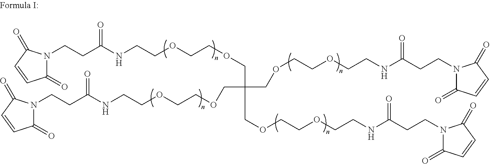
C1(=O)N(CCC(NCCOCCOCC(COCCOCCNC(CCN2C(=O)C=CC2=O)=O)(COCCOCCNC(CCN2C(=O)C=CC2=O)=O)COCCOCCNC(CCN2C(=O)C=CC2=O)=O)=O)C(=O)C=C1
